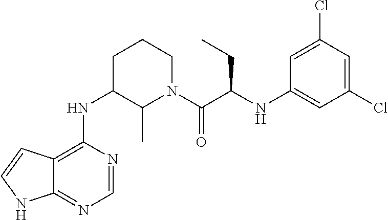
C12=C(NC3C(C)N(C(C(NC4=CC(Cl)=CC(Cl)=C4)CC)=O)CCC3)N=CN=C1NC=C2
